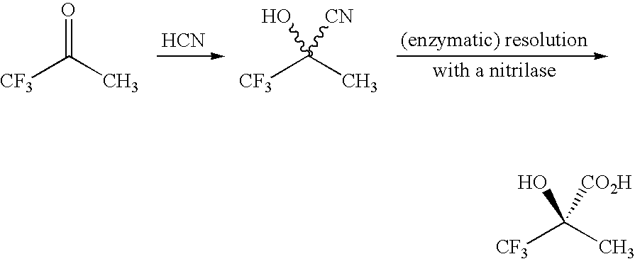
O=C([CF3])C.[CF3]C(C)(O)[CN].[HCN].[CF3]C(C)(O)[CO2H]
